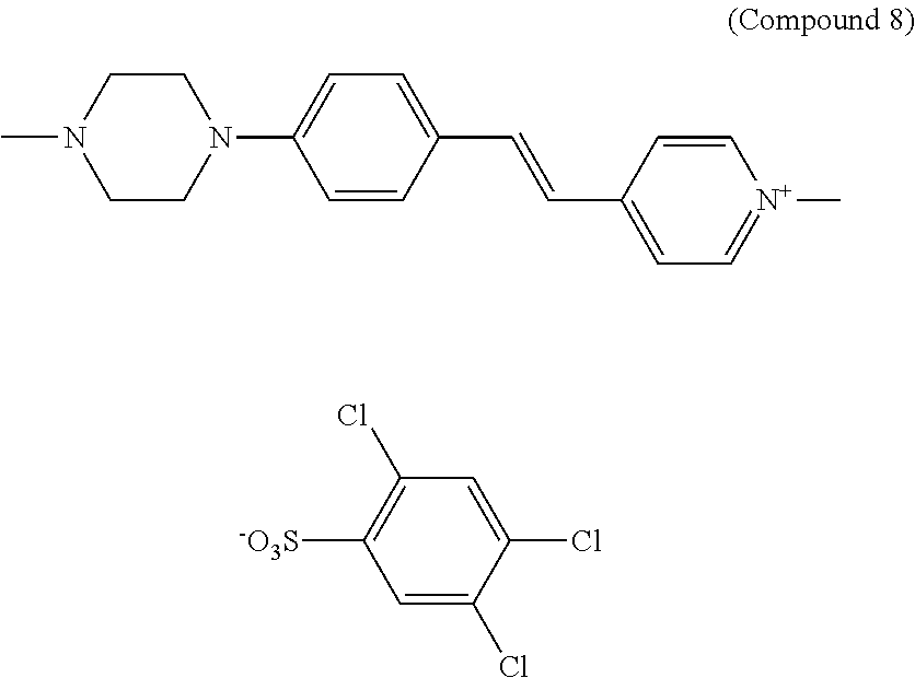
C1=CC(C=CC2=CC=C(N3CCN(C)CC3)C=C2)=CC=[N+]1C.C1=C(Cl)C(Cl)=CC(Cl)=C1[-O3S]
